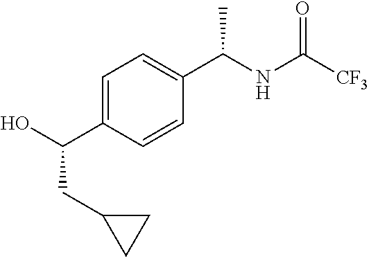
C(C1=CC=C(C(NC([CF3])=O)C)C=C1)(O)CC1CC1
